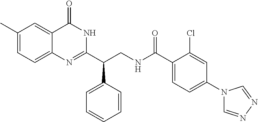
C(CNC(C1=CC=C(N2C=NN=C2)C=C1Cl)=O)(C1=CC=CC=C1)C1=NC2=CC=C(C)C=C2C(=O)N1
